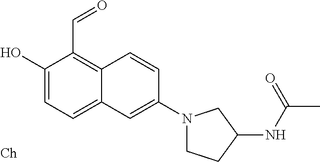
C1(O)=CC=C2C(=C1C=O)C=CC(N1CCC(NC(C)=O)C1)=C2
